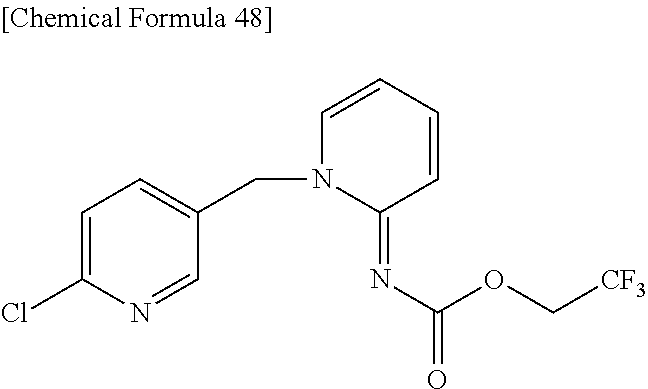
C1=C(Cl)N=CC(CN2C(=NC(=O)OC[CF3])C=CC=C2)=C1
